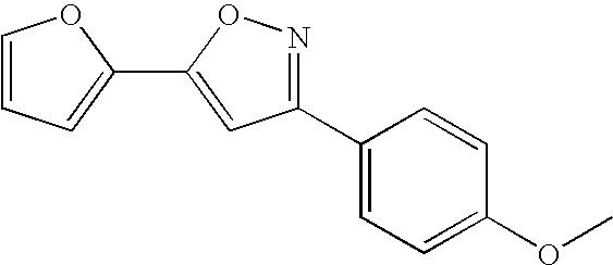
C1=CC=C(C2=CC(C3=CC=C(OC)C=C3)=NO2)O1
